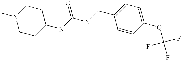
N1(C)CCC(NC(NCC2=CC=C(OC(F)(F)F)C=C2)=O)CC1
